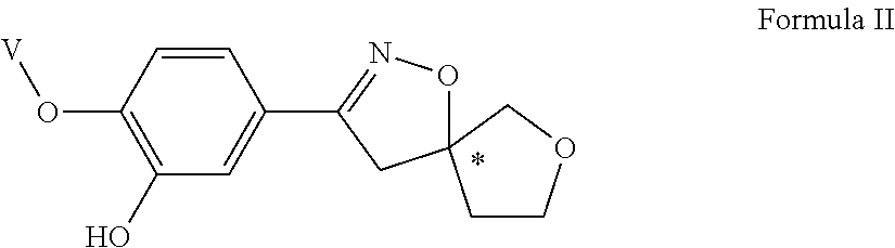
C1(O)=C(O[V])C=CC(C2=NOC3(C2)CCOC3)=C1
